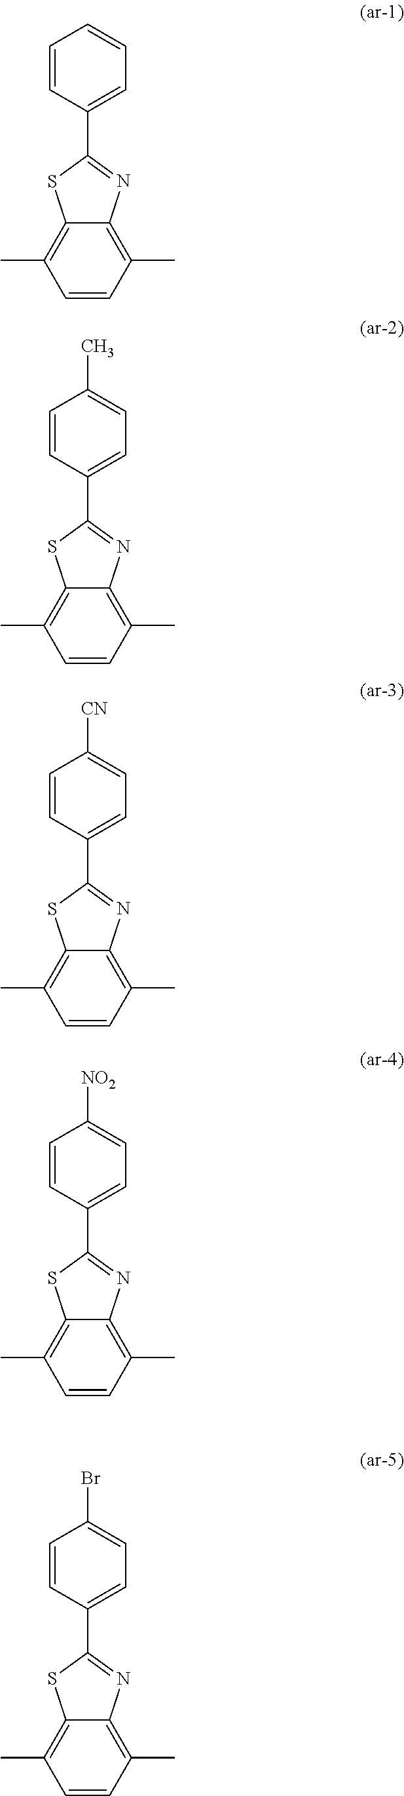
C1=CC(C2=NC3=C(C)C=CC(C)=C3S2)=CC=C1.C1=CC(C2=NC3=C(C)C=CC(C)=C3S2)=CC=C1C.C1=CC(C2=NC3=C(C)C=CC(C)=C3S2)=CC=C1[CN].C1=CC(C2=NC3=C(C)C=CC(C)=C3S2)=CC=C1[NO2].C1=CC(C2=NC3=C(C)C=CC(C)=C3S2)=CC=C1Br
